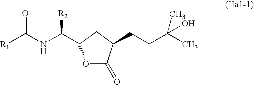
O1C(=O)C(CCC(C)(O)C)CC1C(NC([R1])=O)[R2]
